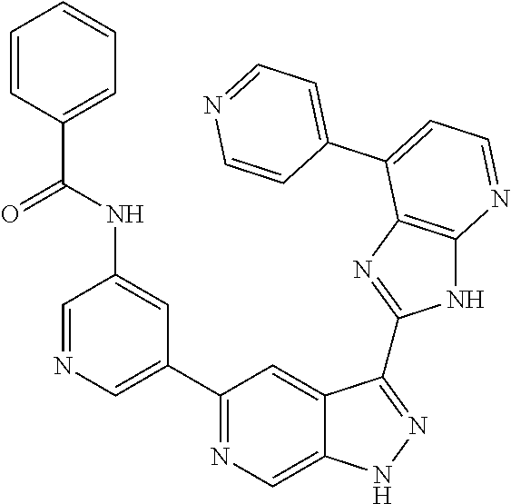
C1=NC=C(C2=NC=C3C(=C2)C(C2=NC4=C(N2)N=CC=C4C2=CC=NC=C2)=NN3)C=C1NC(=O)C1=CC=CC=C1
